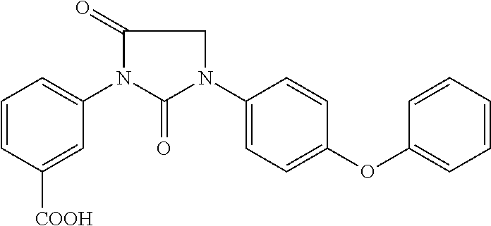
C1=CC([COOH])=CC(N2C(=O)N(C3=CC=C(OC4=CC=CC=C4)C=C3)CC2=O)=C1
